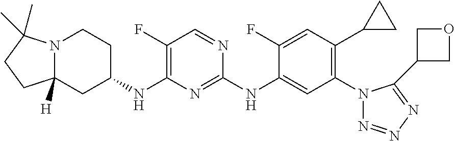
C12([H])N(C(C)(C)CC1)CCC(NC1=C(F)C=NC(NC3=CC(N4N=NN=C4C4COC4)=C(C4CC4)C=C3F)=N1)C2
